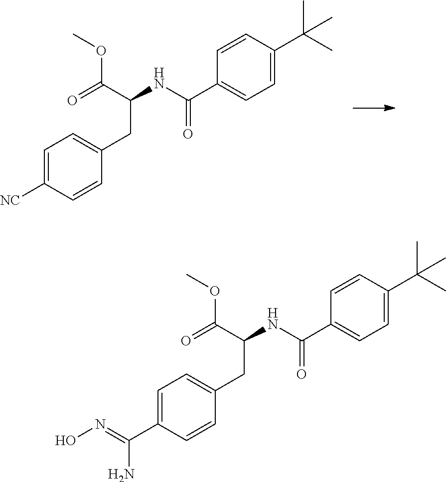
C1=C([NC])C=CC(CC(C(OC)=O)NC(C2=CC=C(C(C)(C)C)C=C2)=O)=C1.C1=C(C(=NO)N)C=CC(CC(C(OC)=O)NC(C2=CC=C(C(C)(C)C)C=C2)=O)=C1
